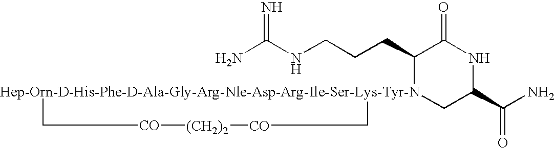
NC(NCCCC1[Hep-Orn-D-His-Phe-D-Ala-Gly-Arg-Nle-Asp-Arg-Ile-Ser-Lys-Tyr-N]2(CC(C(N)=O)NC1=O)C[CO][(CH2)2][CO]C2)=N
